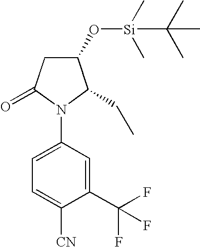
N1(C2=CC=C([CN])C(C(F)(F)F)=C2)C(CC)C(O[Si](C)(C)C(C)(C)C)CC1=O
